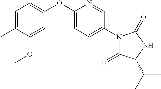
C1=C(OC2=CC=C(C)C(OC)=C2)N=CC(N2C(=O)C(C(C)C)NC2=O)=C1
